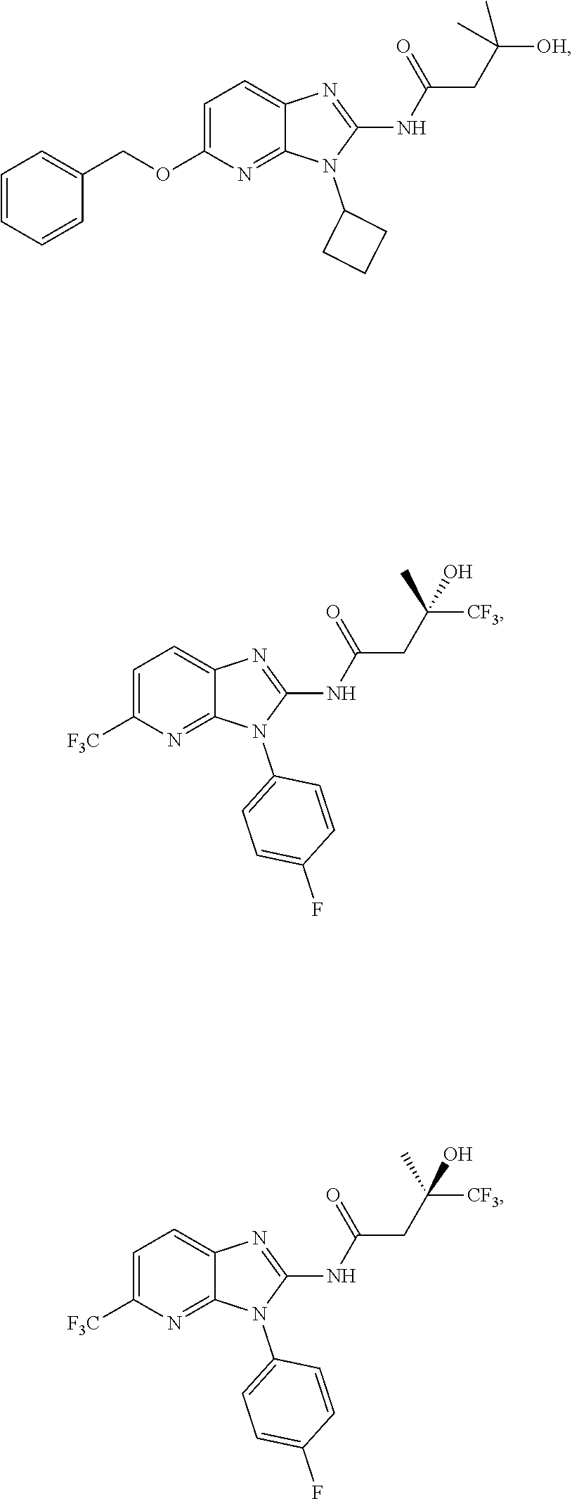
N(C1=NC2=CC=C(OCC3=CC=CC=C3)N=C2N1C1CCC1)C(CC([OH])(C)C)=O.N(C1=NC2=CC=C([F3C])N=C2N1C1=CC=C(F)C=C1)C(CC([CF3])(C)O)=O.N(C1=NC2=CC=C([F3C])N=C2N1C1=CC=C(F)C=C1)C(CC([CF3])(C)O)=O
